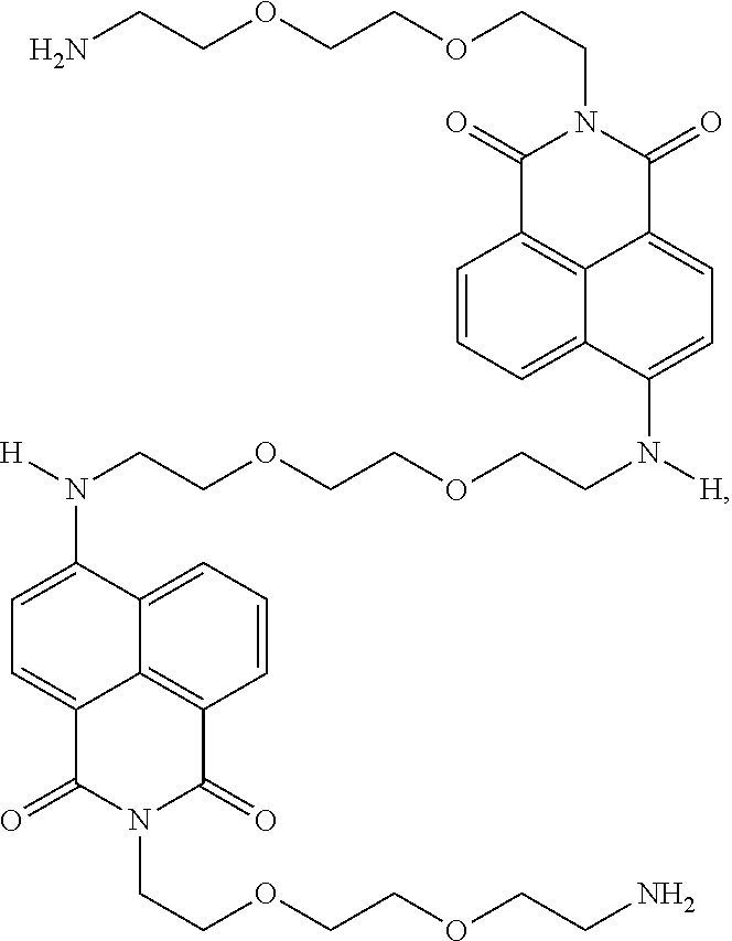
C1=CC=C2C3=C1C(=O)N(CCOCCOCCN)C(=O)C3=CC=C2N([H])CCOCCOCCN([H])C1=CC=C2C3=C(C=CC=C13)C(=O)N(CCOCCOCCN)C2=O
